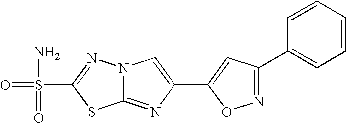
C12=NC(C3=CC(C4=CC=CC=C4)=NO3)=CN1N=C(S(=O)(N)=O)S2
